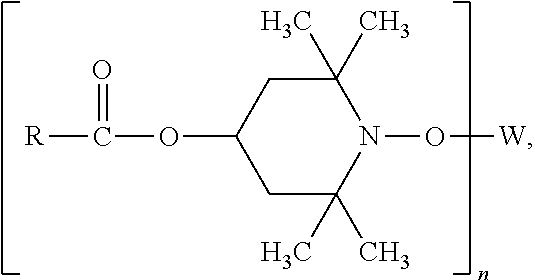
C1(C)(C)CC(OC([R])=O)CC(C)(C)N1O[W]
